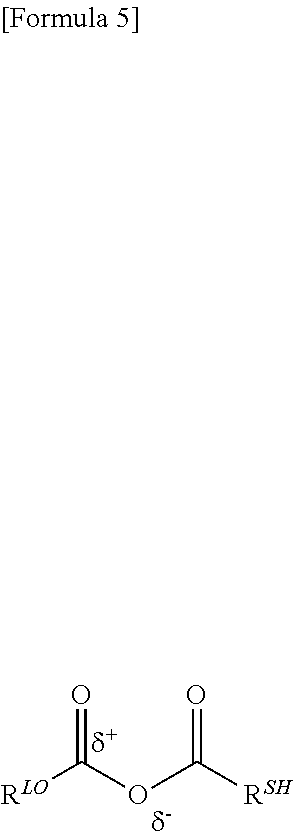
[RLO]C(OC([RSH])=O)=O
